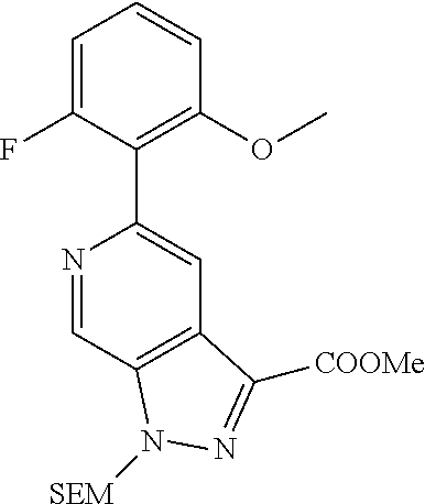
N1=CC2=C(C=C1C1=C(OC)C=CC=C1F)C([COOMe])=NN2[SEM]
